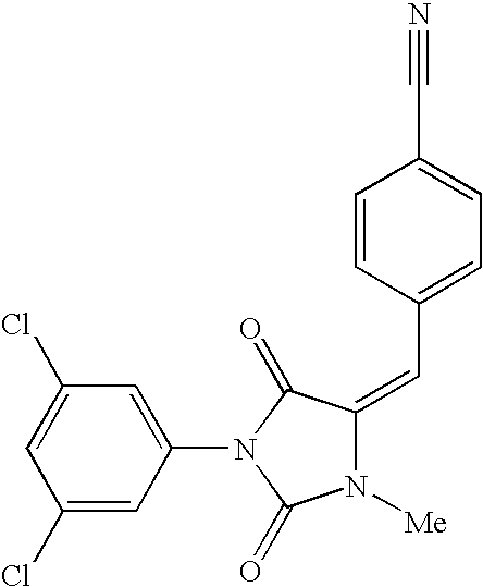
C1(Cl)=CC(Cl)=CC(N2C(=O)N([Me])C(=CC3=CC=C(C#N)C=C3)C2=O)=C1
